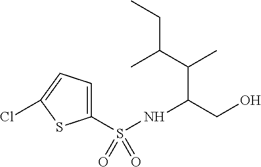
C1(S(NC(CO)C(C(C)CC)C)(=O)=O)=CC=C(Cl)S1
